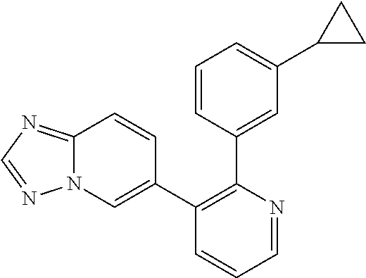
C12=NC=NN1C=C(C1=C(C3=CC(C4CC4)=CC=C3)N=CC=C1)C=C2
